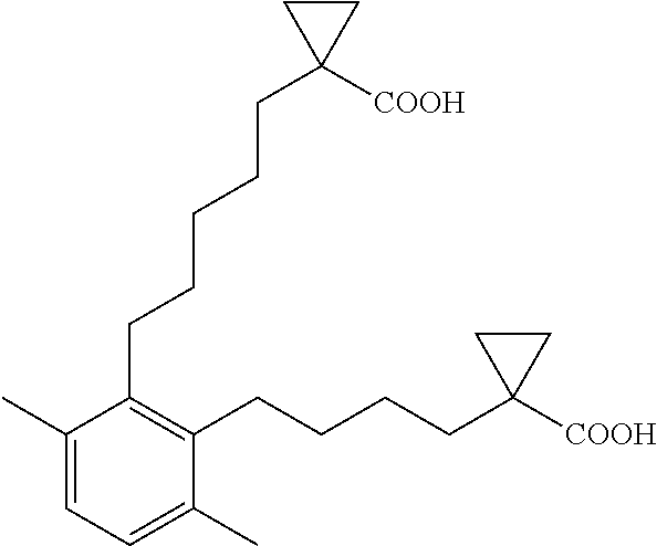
C1(C)=CC=C(C)C(CCCCC2([COOH])CC2)=C1CCCCCC1([COOH])CC1
